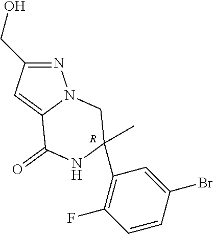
C12=CC(CO)=NN1CC(C1=C(F)C=CC(Br)=C1)(C)NC2=O.[R]
